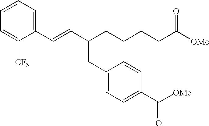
C1=CC=C(C=CC(CCCCC([OMe])=O)CC2=CC=C(C([OMe])=O)C=C2)C([CF3])=C1
